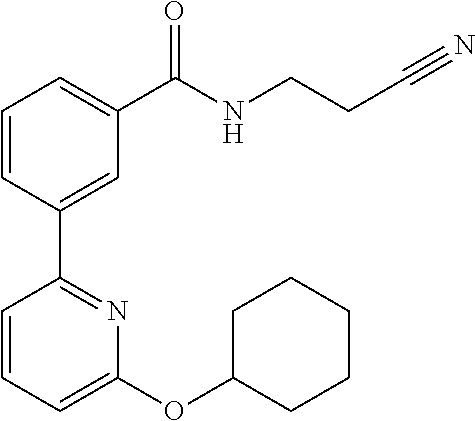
C1=CC(C2=NC(OC3CCCCC3)=CC=C2)=CC(C(NCCC#N)=O)=C1
